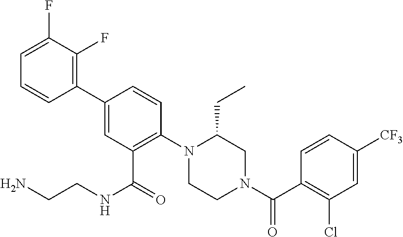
C1(C2=C(F)C(F)=CC=C2)=CC(C(NCCN)=O)=C(N2CCN(C(C3=C(Cl)C=C([CF3])C=C3)=O)CC2CC)C=C1
